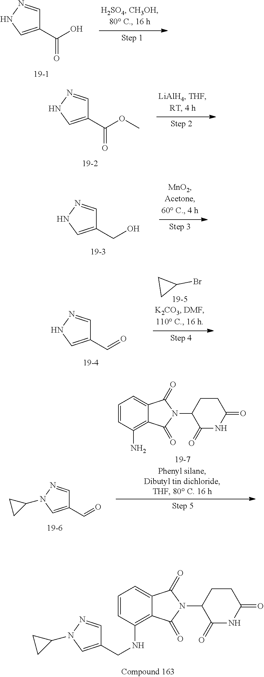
C1(C(O)=O)=CNN=C1.C1(C(OC)=O)=CNN=C1.C1(CO)=CNN=C1.C1(C=O)=CNN=C1.C1CC1Br.C1(C=O)=CN(C2CC2)N=C1.C1=CC(N)=C2C(=C1)C(=O)N(C1C(=O)NC(=O)CC1)C2=O.C1=CC(NCC2=CN(C3CC3)N=C2)=C2C(=C1)C(=O)N(C1C(=O)NC(=O)CC1)C2=O
